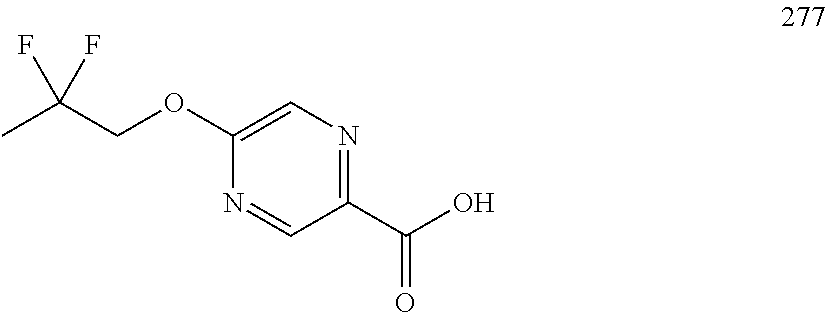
N1=CC(C(=O)O)=NC=C1OCC(C)(F)F
